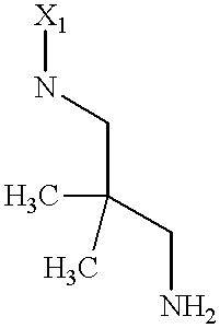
[X1]NCC(CN)(C)C
